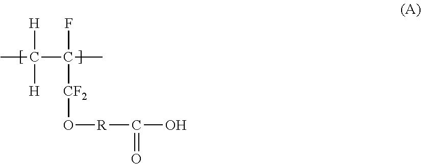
CC(C(C)(F)[CF2]O[R]C(O)=O)([H])[H]
